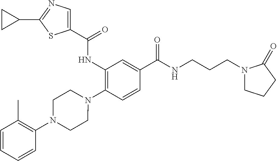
C1(NC(=O)C2=CN=C(C3CC3)S2)=C(N2CCN(C3=C(C)C=CC=C3)CC2)C=CC(C(NCCCN2CCCC2=O)=O)=C1
